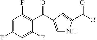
C1=C(F)C=C(F)C(C(=O)C2=CNC(C(Cl)=O)=C2)=C1F
